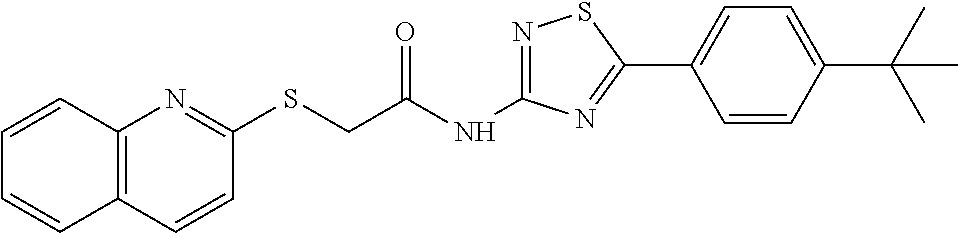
S(CC(NC1=NSC(C2=CC=C(C(C)(C)C)C=C2)=N1)=O)C1=NC2=C(C=C1)C=CC=C2
